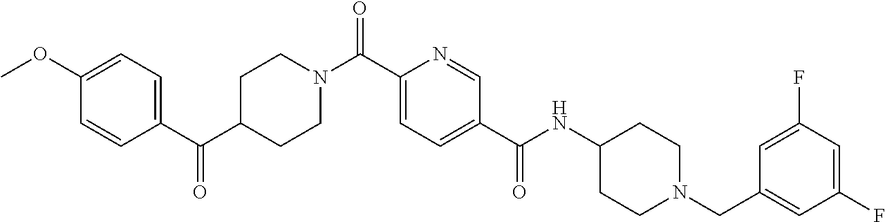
C1C(C(C2=CC=C(OC)C=C2)=O)CCN(C(C2=CC=C(C(NC3CCN(CC4=CC(F)=CC(F)=C4)CC3)=O)C=N2)=O)C1
